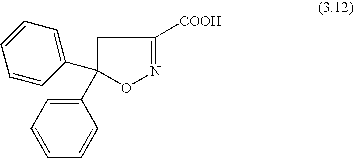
C1(C2(C3=CC=CC=C3)ON=C([COOH])C2)=CC=CC=C1
